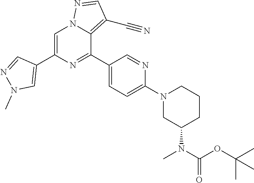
C1=C(C2=CN(C)N=C2)N=C(C2=CC=C(N3CC(N(C(OC(C)(C)C)=O)C)CCC3)N=C2)C2=C(C#N)C=NN12
